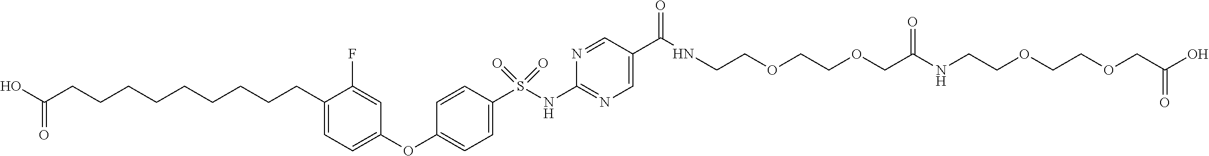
C1(OC2=CC=C(CCCCCCCCCC(O)=O)C(F)=C2)=CC=C(S(NC2=NC=C(C(NCCOCCOCC(NCCOCCOCC(O)=O)=O)=O)C=N2)(=O)=O)C=C1
